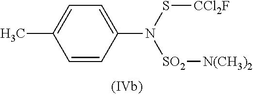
C1=C(N(S[CCl2F])[SO2][N(CH3)2])C=CC(C)=C1
